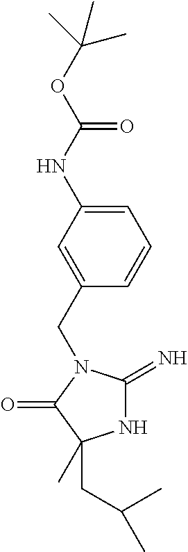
N1C(=N)N(CC2=CC(NC(OC(C)(C)C)=O)=CC=C2)C(=O)C1(C)CC(C)C
